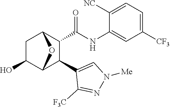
C1C(O)C2C(C3=CN([Me])N=C3[F3C])C(C(=O)NC3=CC([CF3])=CC=C3[NC])C1O2
